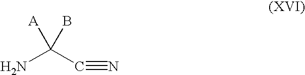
NC(C#N)([A])B
